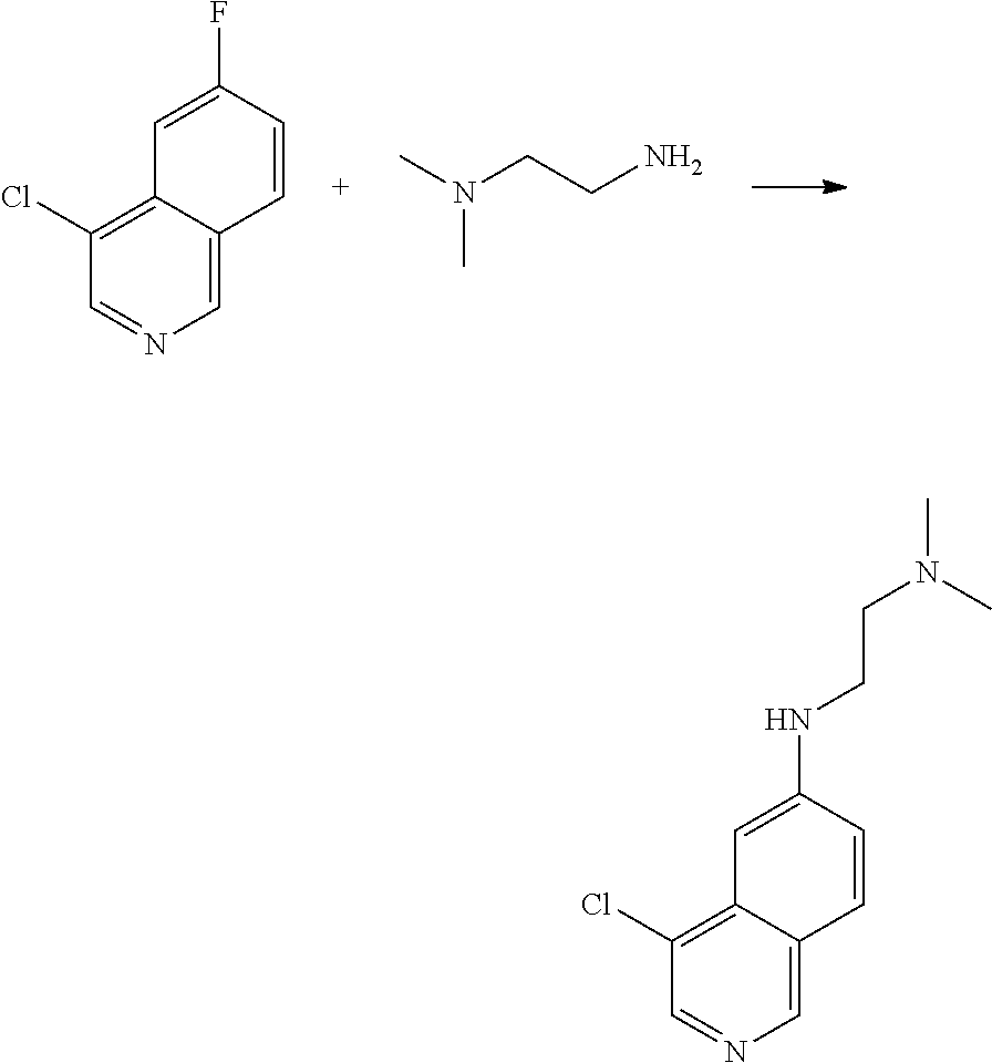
C1=C2C(=C(Cl)C=N1)C=C(F)C=C2.CN(CCN)C.C1=C2C(=C(Cl)C=N1)C=C(NCCN(C)C)C=C2
